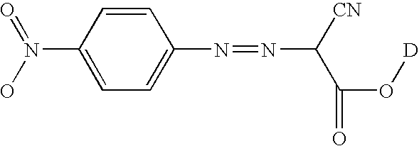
C1=CC(N(=O)O)=CC=C1N=NC(C(=O)O[D])[CN]
